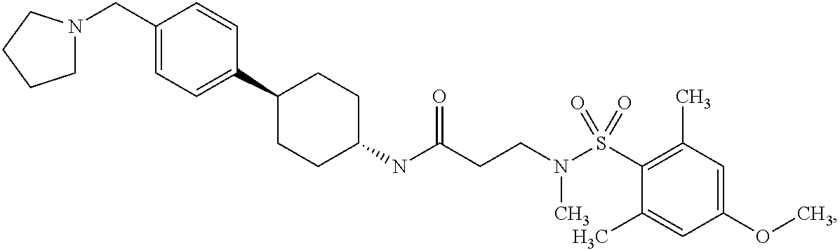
N(C(CCN(S(C1=C(C)C=C(OC)C=C1C)(=O)=O)C)=O)C1CCC(C2=CC=C(CN3CCCC3)C=C2)CC1
